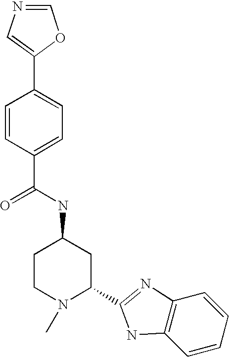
C1(C2=CN=CO2)=CC=C(C(NC2CCN(C)C(C3=NC4=C(C=CC=C4)N3)C2)=O)C=C1
